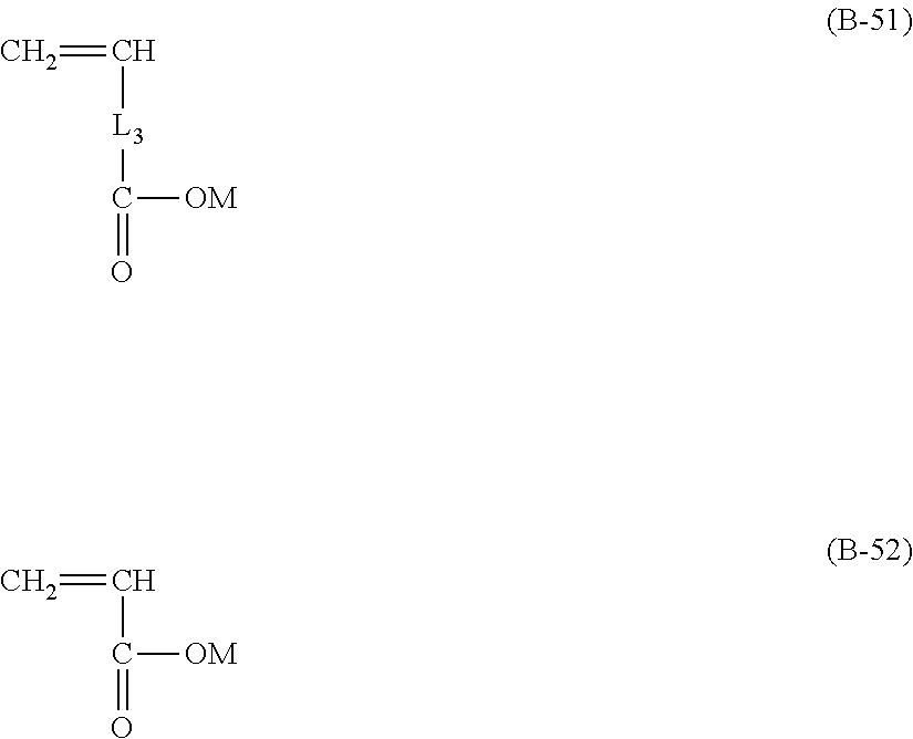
C=C[L3]C(=O)[OM].C=CC(=O)[OM]
